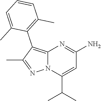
C12=C(C3=C(C)C=CC=C3C)C(C)=NN1C(C(C)C)=CC(N)=N2
